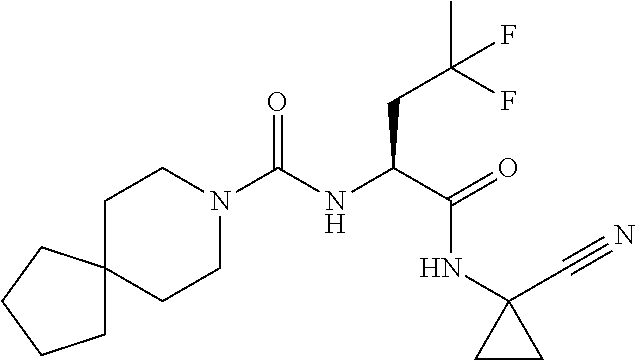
C1CN(C(NC(C(=O)NC2(C#N)CC2)CC(C)(F)F)=O)CCC12CCCC2
